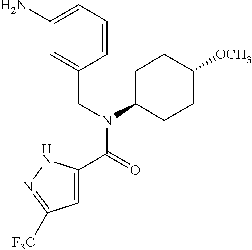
C1=C(C(=O)N(CC2=CC(N)=CC=C2)C2CCC([OCH3])CC2)NN=C1[F3C]
